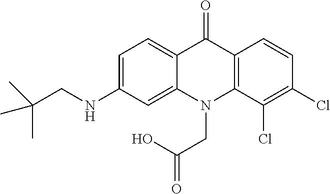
C12=CC=C(NCC(C)(C)C)C=C1N(CC(O)=O)C1=C(C2=O)C=CC(Cl)=C1Cl
